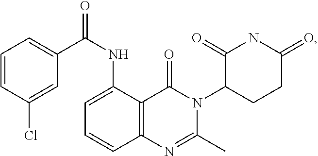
C12=C(C(NC(C3=CC=CC(Cl)=C3)=O)=CC=C1)C(=O)N(C1CCC(=O)NC1=O)C(C)=N2
